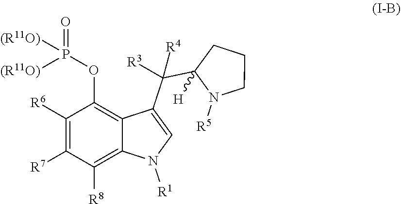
C1([R6])=C([R7])C([R8])=C2C(=C1OP(=O)([(R11O)])[(R11O)])C(C(C1([H])N([R5])CCC1)([R4])[R3])=CN2[R1]
